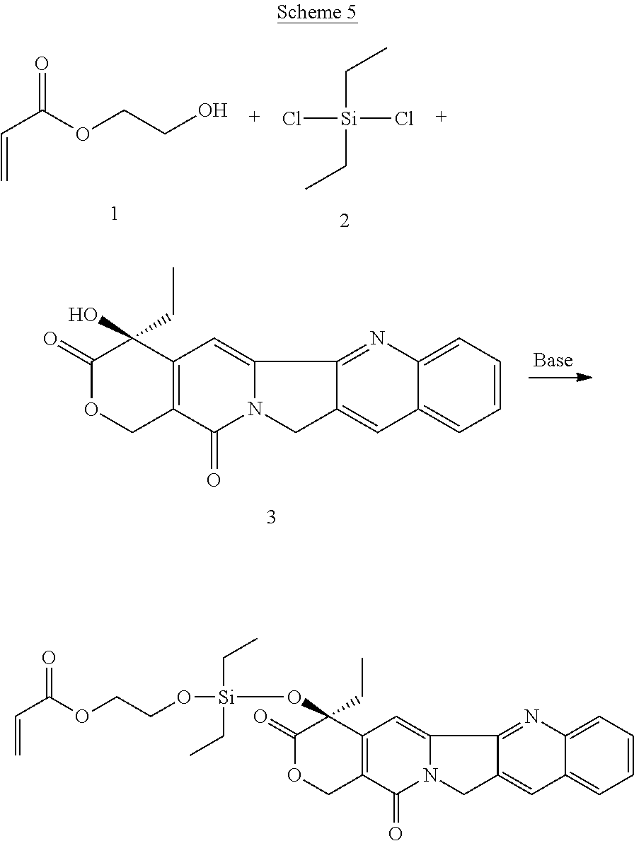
C(=C)C(OCCO)=O.Cl[Si](CC)(CC)Cl.C1(O)(CC)C(=O)OCC2=C1C=C1N(C2=O)CC2=CC3=CC=CC=C3N=C12.C(=C)C(OCCO[Si](OC1(CC)C(=O)OCC2=C1C=C1N(C2=O)CC2=CC3=CC=CC=C3N=C12)(CC)CC)=O
